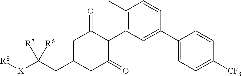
C1C(CC([X][R8])([R7])[R6])CC(=O)C(C2=C(C)C=CC(C3=CC=C([CF3])C=C3)=C2)C1=O
